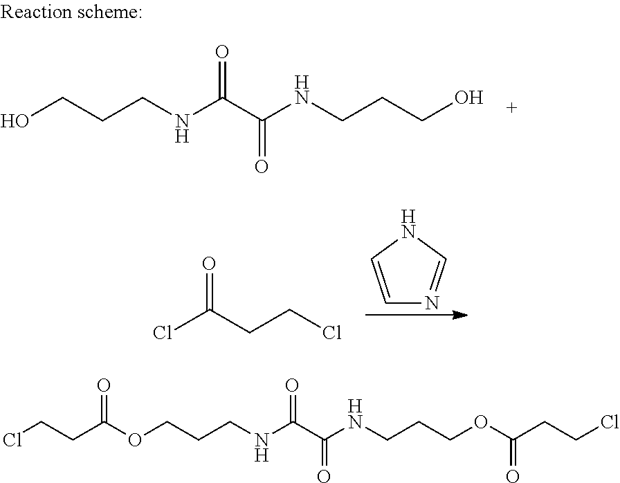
C1=CNC=N1.ClC(CCCl)=O.OCCCNC(C(NCCCO)=O)=O.C(CCNC(C(NCCCOC(=O)CCCl)=O)=O)OC(=O)CCCl
